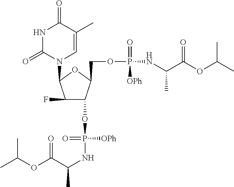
C1(F)C(OP(=O)(NC(C(OC(C)C)=O)C)[OPh])C(COP(=O)(NC(C(OC(C)C)=O)C)[OPh])OC1N1C=C(C)C(=O)NC1=O
